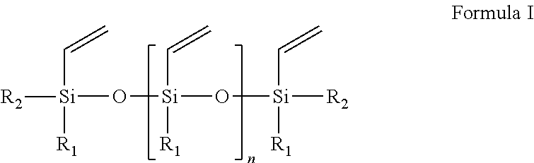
[Si](O[Si](O[Si]([R2])([R1])C=C)([R1])C=C)([R2])([R1])C=C
